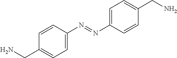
C1=C(N=NC2=CC=C(CN)C=C2)C=CC(CN)=C1
